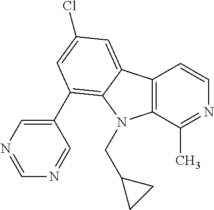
C12=C(C(C)=NC=C1)N(CC1CC1)C1=C(C3=CN=CN=C3)C=C(Cl)C=C21
